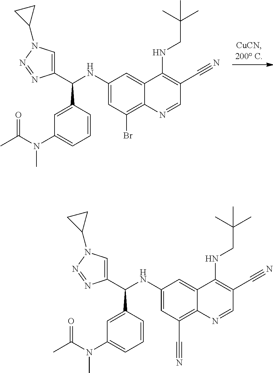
C1(C(NC2=CC(Br)=C3C(=C2)C(NCC(C)(C)C)=C(C#N)C=N3)C2=CC(N(C(C)=O)C)=CC=C2)=CN(C2CC2)N=N1.C1(C(NC2=CC(C#N)=C3C(=C2)C(NCC(C)(C)C)=C(C#N)C=N3)C2=CC(N(C(C)=O)C)=CC=C2)=CN(C2CC2)N=N1
